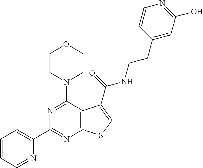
C1(C2=CC=CC=N2)=NC2=C(C(N3CCOCC3)=N1)C(C(=O)NCCC1=CC(O)=NC=C1)=CS2
